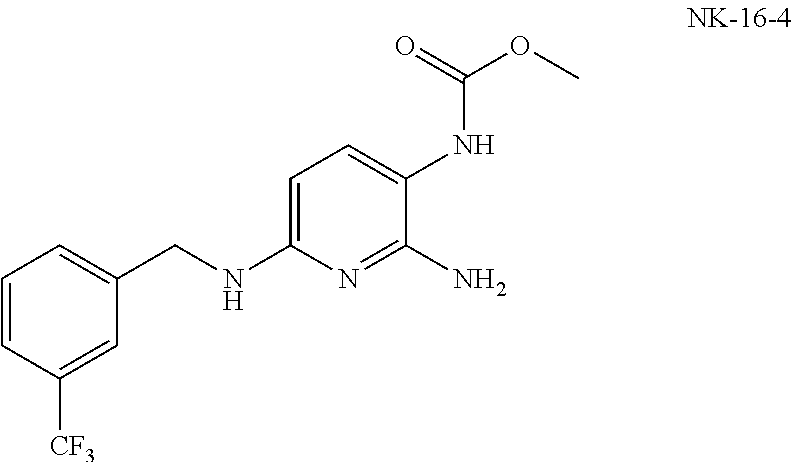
C1=C(CNC2=CC=C(NC(=O)OC)C(N)=N2)C=C([CF3])C=C1
